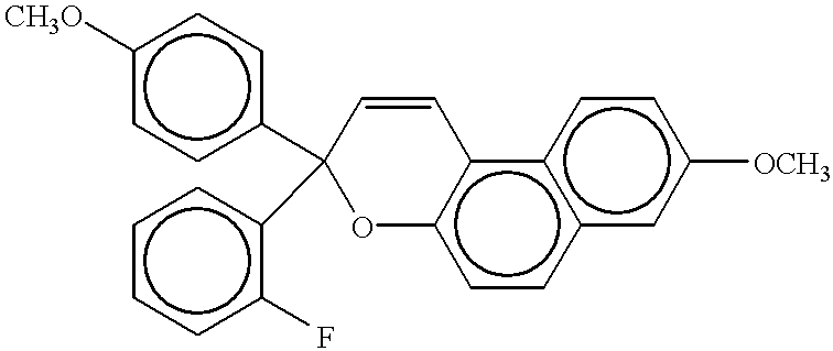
C1(c2ccc([CH3O])cc2)(c2ccccc2F)Oc2c(c3c(cc2)cc([OCH3])cc3)C=C1
